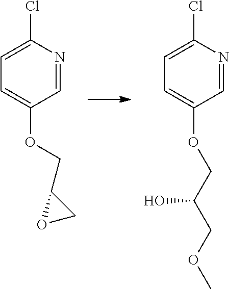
C1=C(Cl)N=CC(OCC2OC2)=C1.C1=C(Cl)N=CC(OCC(COC)O)=C1
